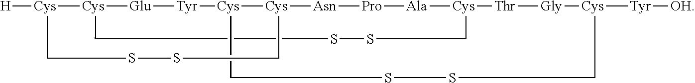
[Cys]12[Glu][Tyr][Cys]3[Cys]([Asn][Pro][Ala][Cys]([Thr][Gly][Cys]([Tyr][OH])CSSC3)CSSC1)CSSC[Cys]2[H]
